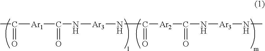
CC([Ar1]C(N[Ar3]NC([Ar2]C(N[Ar3]NC)=O)=O)=O)=O
